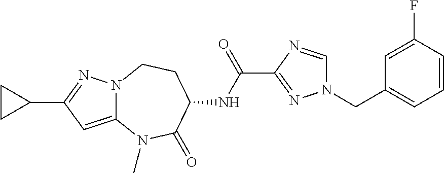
C12=CC(C3CC3)=NN1CCC(NC(C1=NN(CC3=CC=CC(F)=C3)C=N1)=O)C(=O)N2C
